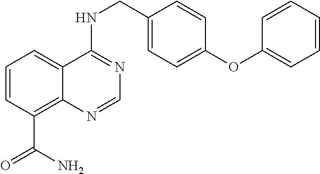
C1=CC(C(=O)N)=C2C(=C1)C(NCC1=CC=C(OC3=CC=CC=C3)C=C1)=NC=N2
